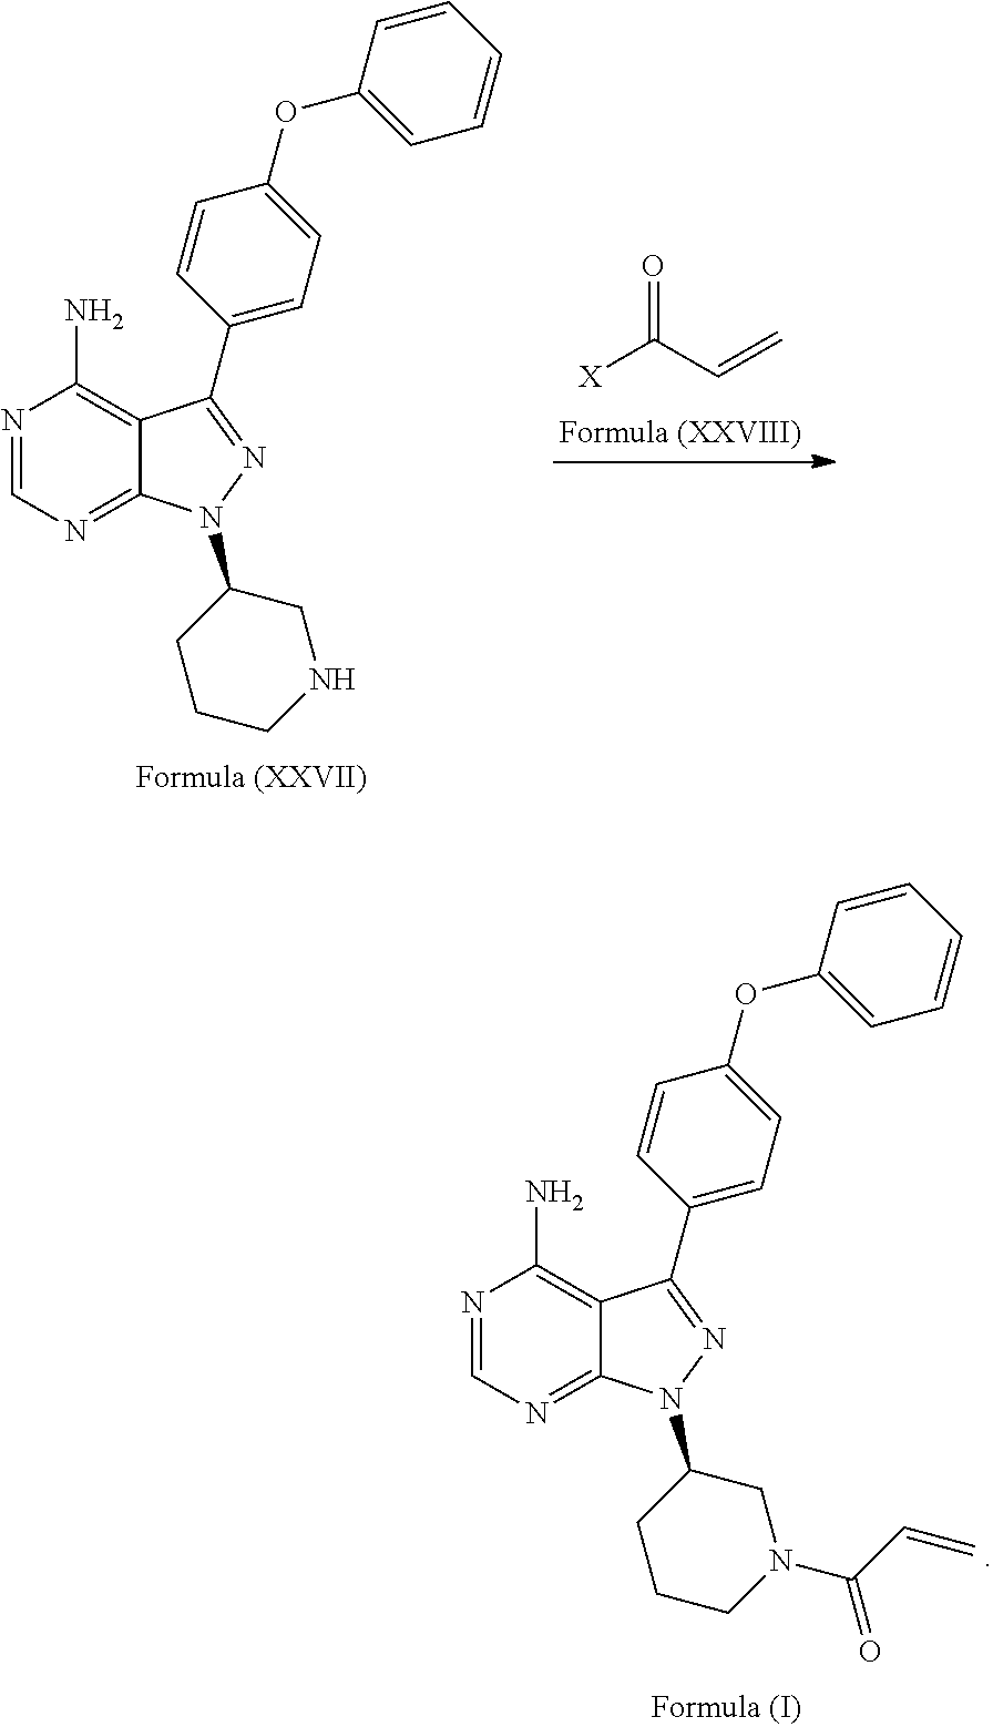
N1=CN=C2C(=C1N)C(C1=CC=C(OC3=CC=CC=C3)C=C1)=NN2C1CCCN(C(C=C)=O)C1.[X]C(C=C)=O.N1=CN=C2C(=C1N)C(C1=CC=C(OC3=CC=CC=C3)C=C1)=NN2C1CCCNC1
